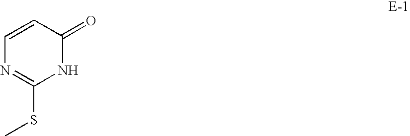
C1=CC(=O)NC(SC)=N1
